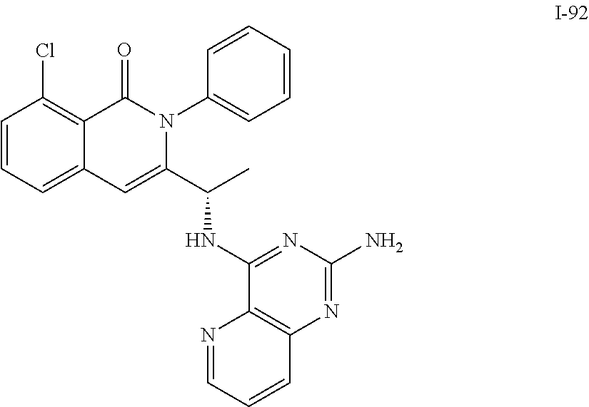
C1=CC=C2C(=C1Cl)C(=O)N(C1=CC=CC=C1)C(C(NC1=NC(N)=NC3=C1N=CC=C3)C)=C2
